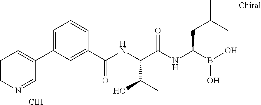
C1(C(NC(C(NC(B(O)O)CC(C)C)=O)C(C)O)=O)=CC(C2=CC=CN=C2)=CC=C1.Cl
